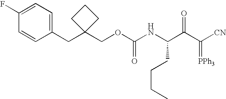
C1(F)=CC=C(CC2(COC(NC(C(C([CN])=[PPh3])=O)CCCC)=O)CCC2)C=C1
